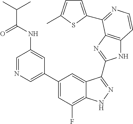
C1=C(C2=CC(F)=C3C(=C2)C(C2=NC4=C(N2)C=CN=C4C2=CC=C(C)S2)=NN3)C=C(NC(=O)C(C)C)C=N1
